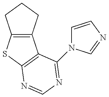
C12=C(SC3=C1C(N1C=CN=C1)=NC=N3)CCC2
